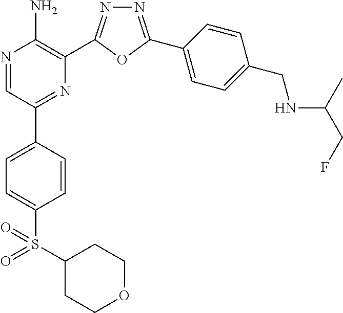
N1=C(C2=CC=C(CNC(C)CF)C=C2)OC(C2=C(N)N=CC(C3=CC=C(S(=O)(=O)C4CCOCC4)C=C3)=N2)=N1
